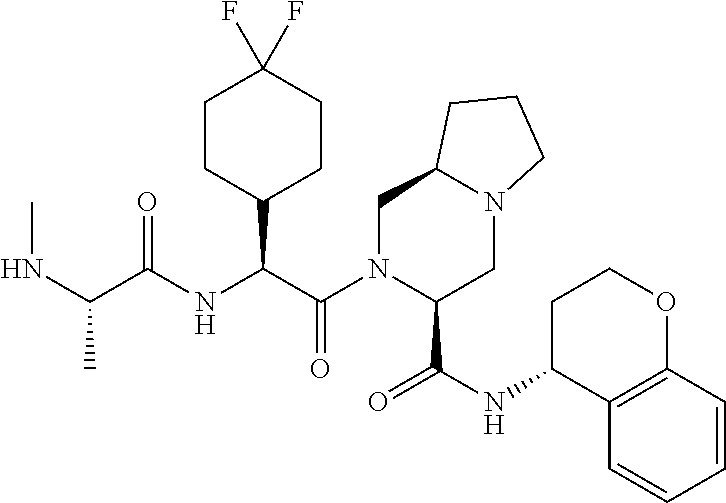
C1N(C(C(NC(C(NC)C)=O)C2CCC(F)(F)CC2)=O)C(C(NC2C3=C(OCC2)C=CC=C3)=O)CN2C1CCC2
